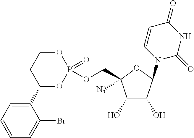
C1(O)C(O)C(N2C=CC(=O)NC2=O)OC1(COP1(=O)OCCC(C2=CC=CC=C2Br)O1)[N3]
